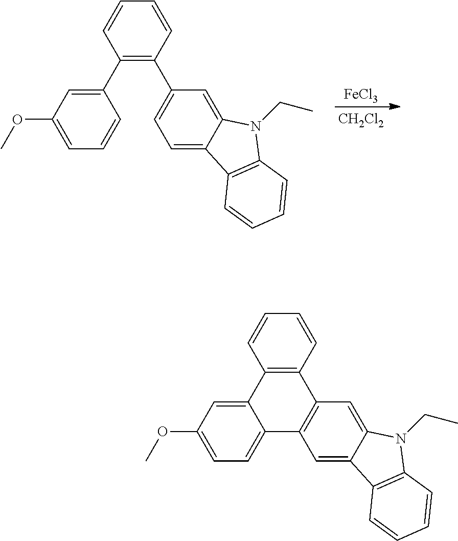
C1(C2=CC(OC)=CC=C2)=C(C2=CC=C3C(=C2)N(CC)C2=C3C=CC=C2)C=CC=C1.[FeCl3].[CH2Cl2].C12=C(C=CC=C1)C1=C(C3=CC=C(OC)C=C23)C=C2C(=C1)N(CC)C1=C2C=CC=C1
